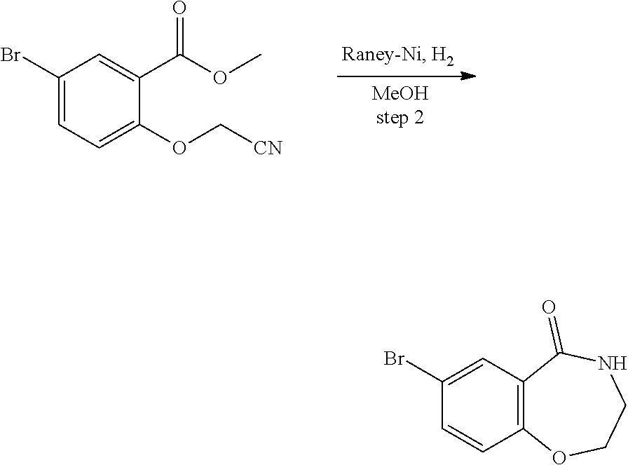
C1(Br)=CC=C(OC[CN])C(C(OC)=O)=C1.C12=C(C=C(Br)C=C1)C(=O)NCCO2
